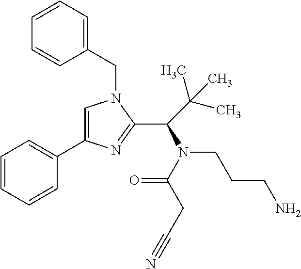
C1=C(C2=CC=CC=C2)N=C(C(N(C(CC#N)=O)CCCN)C(C)(C)C)N1CC1=CC=CC=C1
